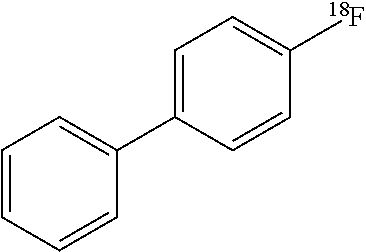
C1=CC=CC(C2=CC=C([18F])C=C2)=C1
